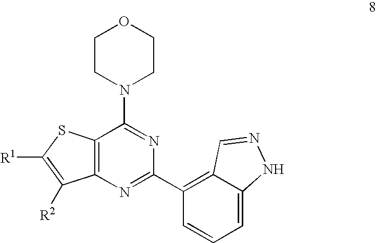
C12=C(N=C(C3=C4C(=CC=C3)NN=C4)N=C1N1CCOCC1)C([R2])=C([R1])S2
